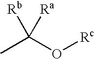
CC(O[Rc])([Rb])[Ra]
